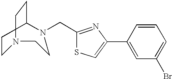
C1CN(CC2=NC(C3=CC(Br)=CC=C3)=CS2)CCN(CC)C1
